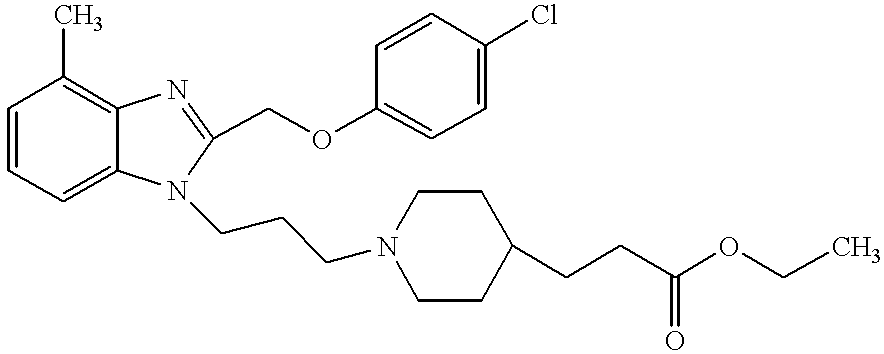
C1=CC=C2C(=C1C)N=C(COC1=CC=C(Cl)C=C1)N2CCCN1CCC(CCC(OCC)=O)CC1
